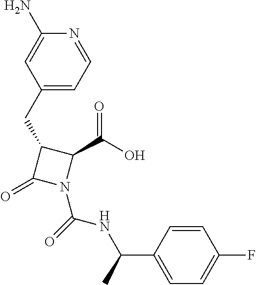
C1(N)=CC(CC2C(=O)N(C(=O)NC(C3=CC=C(F)C=C3)C)C2C(O)=O)=CC=N1
